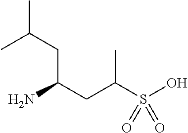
NC(CC(S(O)(=O)=O)C)CC(C)C
